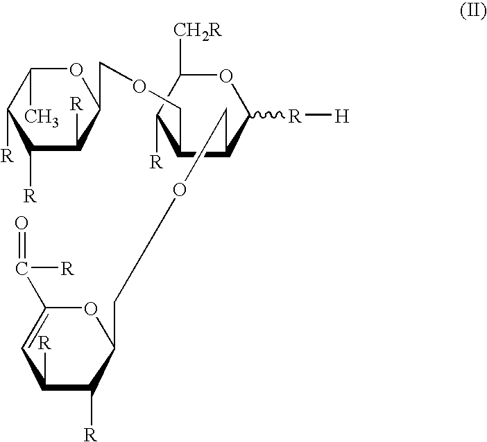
C1(COCC2C([R])C([R])C([R])C(C)O2)C(COCC2OC(C([R])=O)=CC([R])C2[R])C([R][H])OC([CH2R])C1[R]
